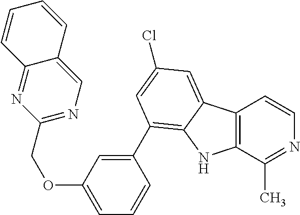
C12=C(C(C)=NC=C1)NC1=C(C3=CC(OCC4=NC=C5C(=N4)C=CC=C5)=CC=C3)C=C(Cl)C=C21
